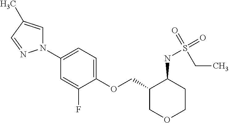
C(C1COCCC1NS(CC)(=O)=O)OC1=CC=C(N2C=C(C)C=N2)C=C1F
